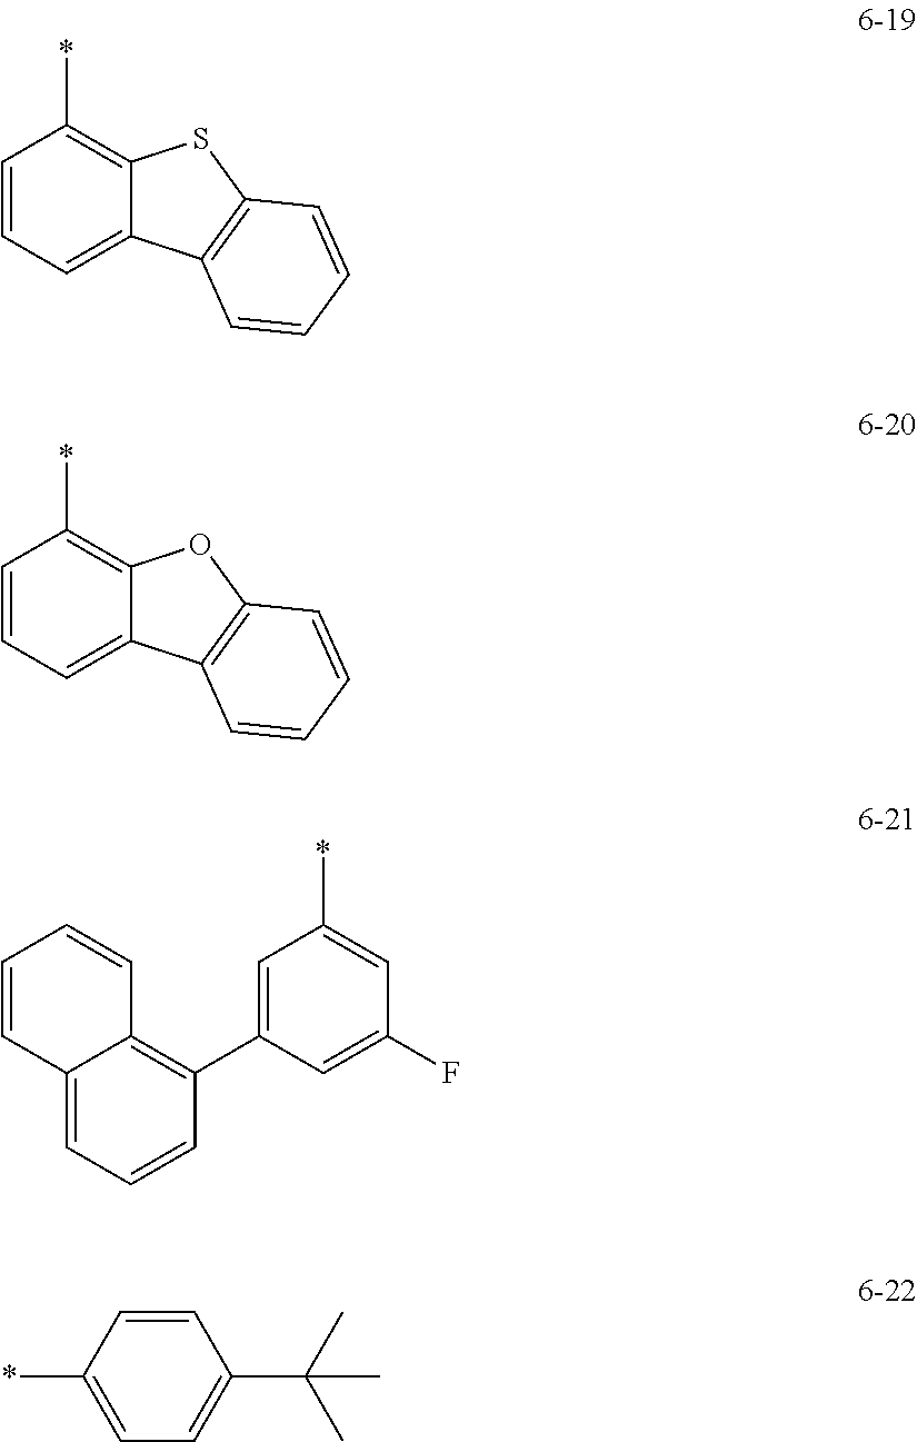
C1=CC=C2C(=C1*)SC1=C2C=CC=C1.C1=CC=C2C(=C1*)OC1=C2C=CC=C1.C12=CC=CC(C3=CC(*)=CC(F)=C3)=C1C=CC=C2.*C1=CC=C(C(C)(C)C)C=C1
